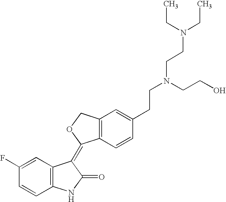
C1=C(F)C=CC2=C1C(=C1C3=C(CO1)C=C(CCN(CCO)CCN(CC)CC)C=C3)C(=O)N2
